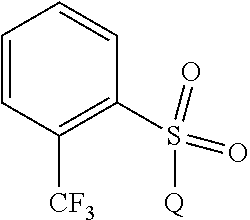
C1=CC([CF3])=C(S(=O)(=O)[Q])C=C1
